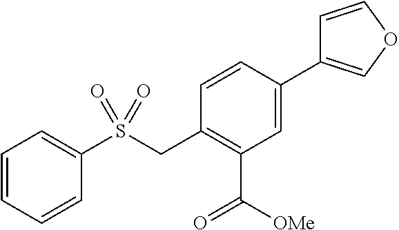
C1=C(C2=COC=C2)C=CC(CS(C2=CC=CC=C2)(=O)=O)=C1C([OMe])=O
